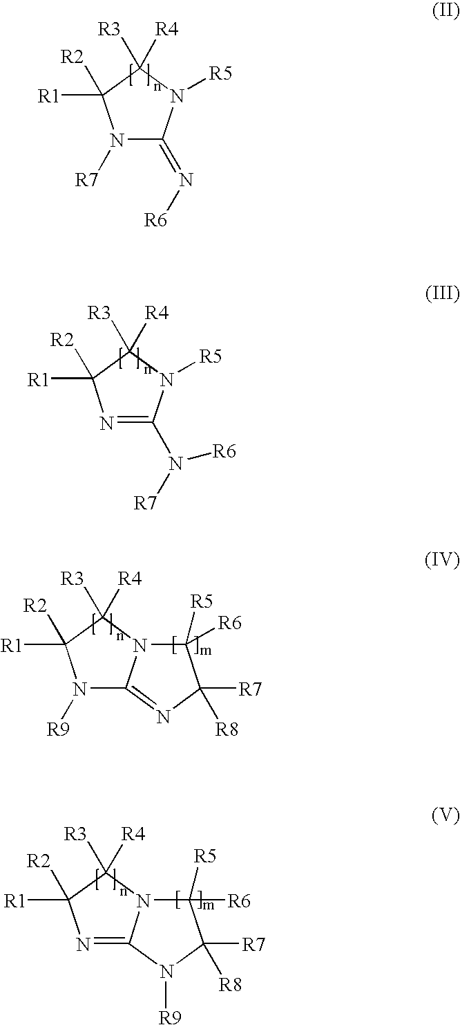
N1([R7])C(=N[R6])N([R5])C([R3])([R4])C1([R1])[R2].N1=C(N([R7])[R6])N([R5])C([R3])([R4])C1([R1])[R2].N1([R9])C2=NC([R7])([R8])C([R5])([R6])N2C([R3])([R4])C1([R1])[R2].N1=C2N(C([R3])([R4])C1([R1])[R2])C([R5])([R6])C([R7])([R8])N2[R9]
